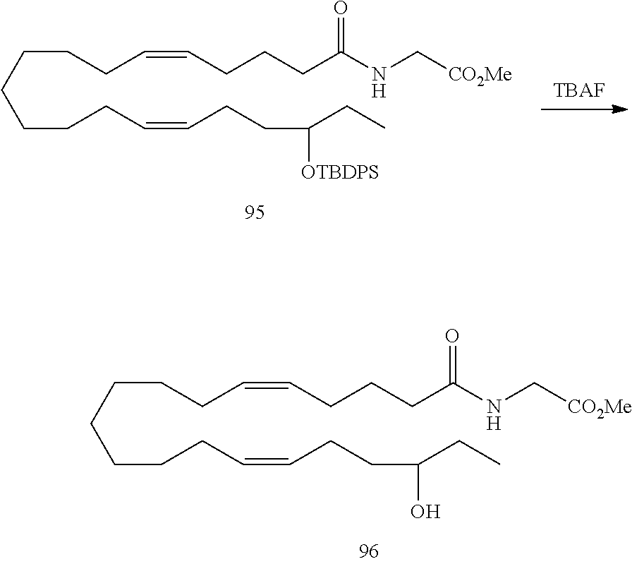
C(CCC=CCCCC(NC[CO2Me])=O)CCCCC=CCCC(CC)O.C(CCC=CCCCC(NC[CO2Me])=O)CCCCC=CCCC(CC)[OTBDPS].[TBAF]
